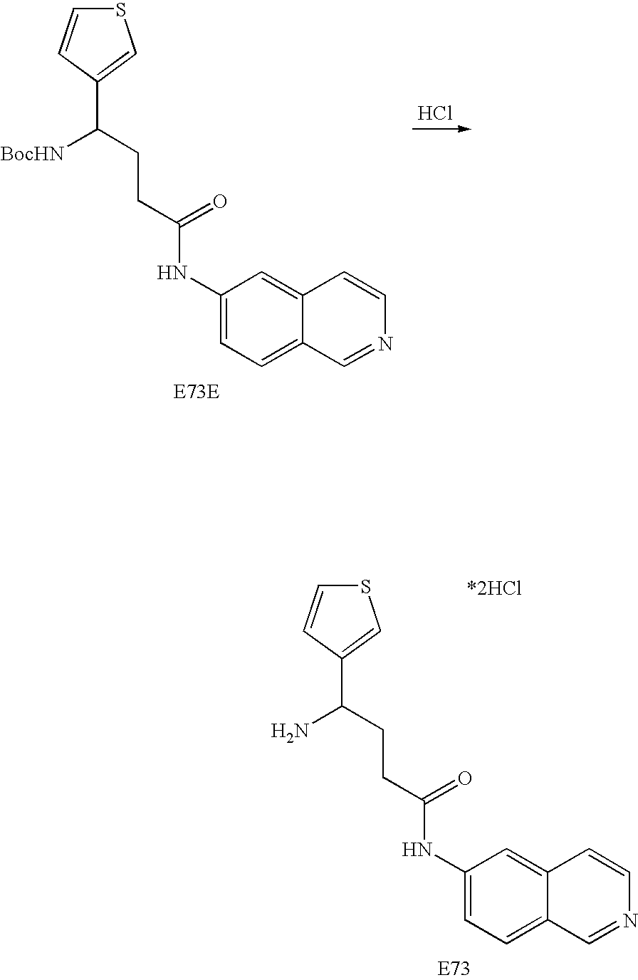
S1C=CC(C([BocHN])CCC(NC2=CC=C3C(=C2)C=CN=C3)=O)=C1.Cl.S1C=CC(C(N)CCC(NC2=CC=C3C(=C2)C=CN=C3)=O)=C1
